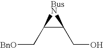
[BnO]CC1C(CO)[BusN]1
